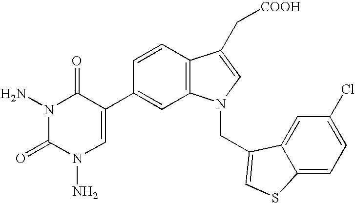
N1(N)C(=O)N(N)C=C(C2=CC3=C(C=C2)C(C[COOH])=CN3CC2=CSC3=CC=C(Cl)C=C32)C1=O
